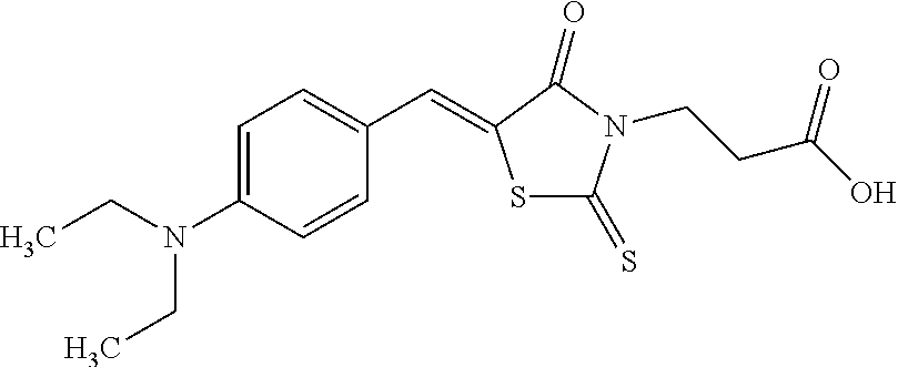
C1=C(N(CC)CC)C=CC(C=C2SC(=S)N(CCC(O)=O)C2=O)=C1
